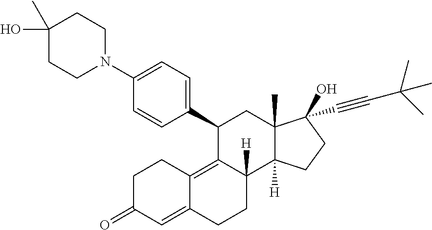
C1(O)(C)CCN(C2=CC=C(C3C4=C5C(=CC(=O)CC5)CCC4([H])C4([H])C(C)(C3)C(O)(C#CC(C)(C)C)CC4)C=C2)CC1
